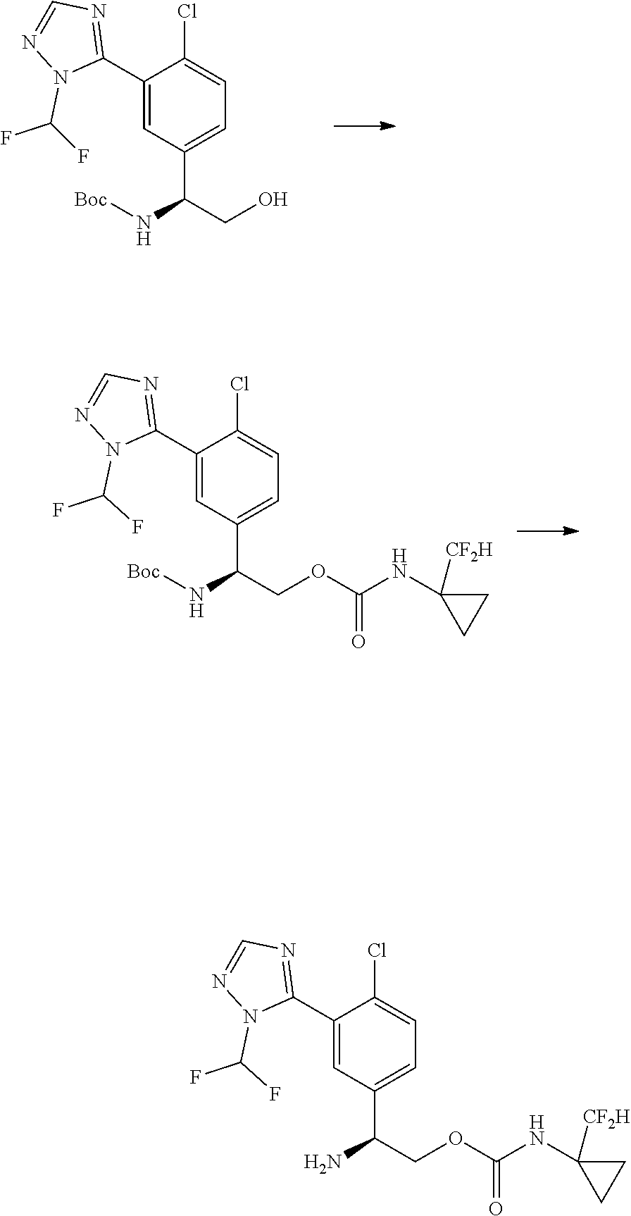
N1=CN=C(C2=CC(C(N[Boc])CO)=CC=C2Cl)N1C(F)F.C1(NC(OCC(C2=CC=C(Cl)C(C3=NC=NN3C(F)F)=C2)N[Boc])=O)([CF2H])CC1.C1(NC(OCC(C2=CC=C(Cl)C(C3=NC=NN3C(F)F)=C2)N)=O)([CF2H])CC1
